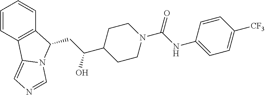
C1=CC2=C(C=C1)C(CC(C1CCN(C(=O)NC3=CC=C([CF3])C=C3)CC1)O)N1C2=CN=C1
